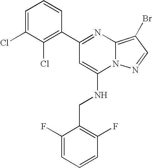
C1(C2=NC3=C(Br)C=NN3C(NCC3=C(F)C=CC=C3F)=C2)=C(Cl)C(Cl)=CC=C1
